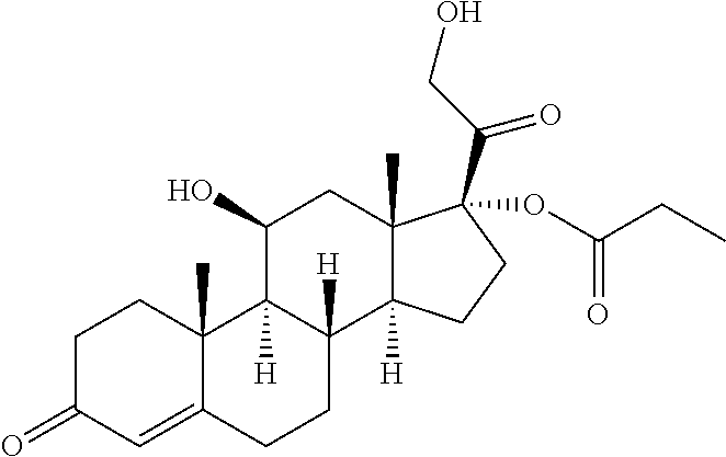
C1C(=O)C=C2C(C)(C1)C1([H])C([H])(CC2)C2([H])C(C)(CC1O)C(C(CO)=O)(OC(CC)=O)CC2
